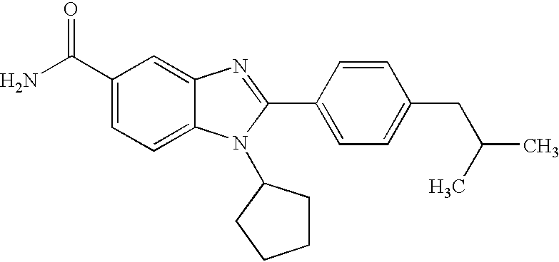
NC(C1=CC=C2C(=C1)N=C(C1=CC=C(CC(C)C)C=C1)N2C1CCCC1)=O
